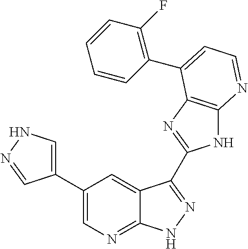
C1(C2=CN=C3C(=C2)C(C2=NC4=C(N2)N=CC=C4C2=C(F)C=CC=C2)=NN3)=CNN=C1
